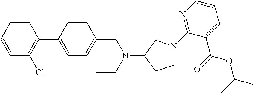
C1N(C2=NC=CC=C2C(=O)OC(C)C)CC(N(CC)CC2=CC=C(C3=C(Cl)C=CC=C3)C=C2)C1
